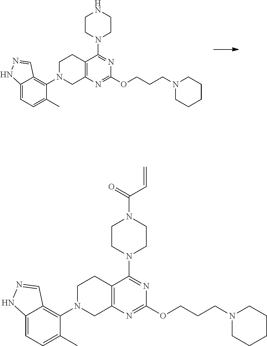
C1CN(C2=NC(OCCCN3CCCCC3)=NC3=C2CCN(C2=C4C(=CC=C2C)NN=C4)C3)CCN1C(C=C)=O.C1CN(C2=NC(OCCCN3CCCCC3)=NC3=C2CCN(C2=C4C(=CC=C2C)NN=C4)C3)CCN1
